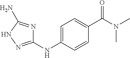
C1=C(NC2=NNC(N)=N2)C=CC(C(=O)N(C)C)=C1
